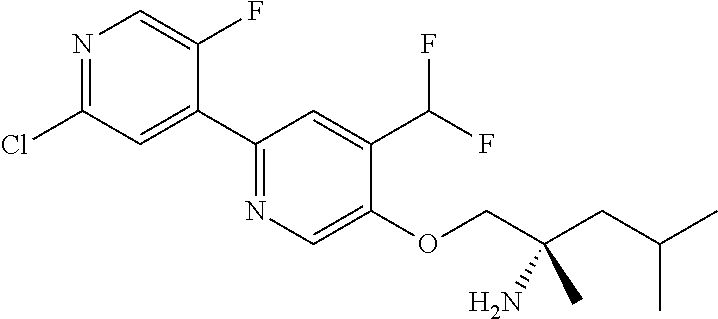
C1(C2=CC(Cl)=NC=C2F)=NC=C(OCC(CC(C)C)(C)N)C(C(F)F)=C1
